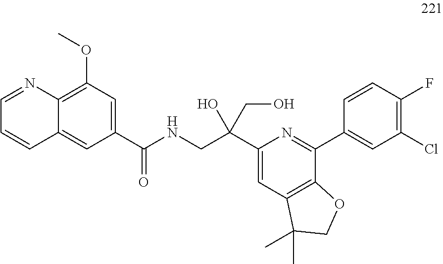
C1(C(NCC(C2=CC3=C(C(C4=CC(Cl)=C(F)C=C4)=N2)OCC3(C)C)(O)CO)=O)=CC(OC)=C2C(=C1)C=CC=N2
